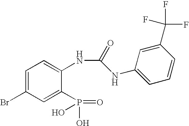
C1=C(Br)C=C(P(O)(=O)O)C(NC(=O)NC2=CC=CC(C(F)(F)F)=C2)=C1
